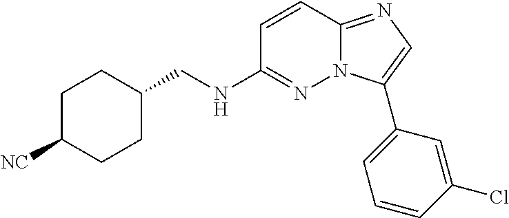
C1C(CNC2=NN3C(=NC=C3C3=CC=CC(Cl)=C3)C=C2)CCC([NC])C1
